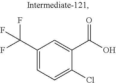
C1(C(F)(F)F)=CC=C(Cl)C(C(O)=O)=C1
